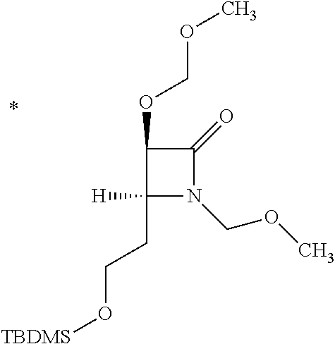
C1(CCO[TBDMS])([H])N(COC)C(=O)C1OCOC
